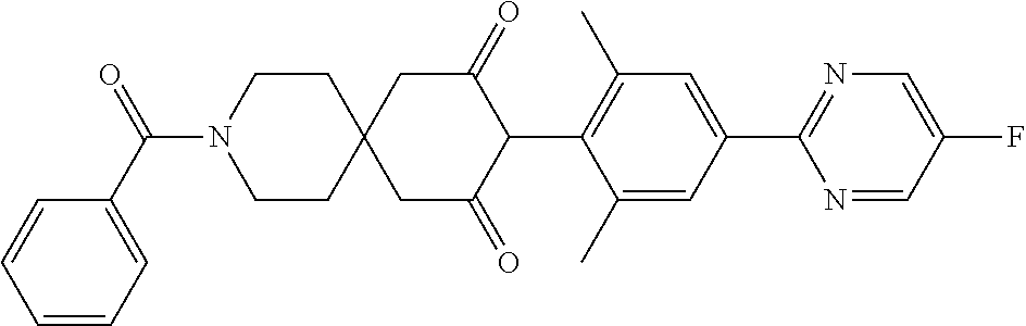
C1(C)=CC(C2=NC=C(F)C=N2)=CC(C)=C1C1C(=O)CC2(CC1=O)CCN(C(C1=CC=CC=C1)=O)CC2
